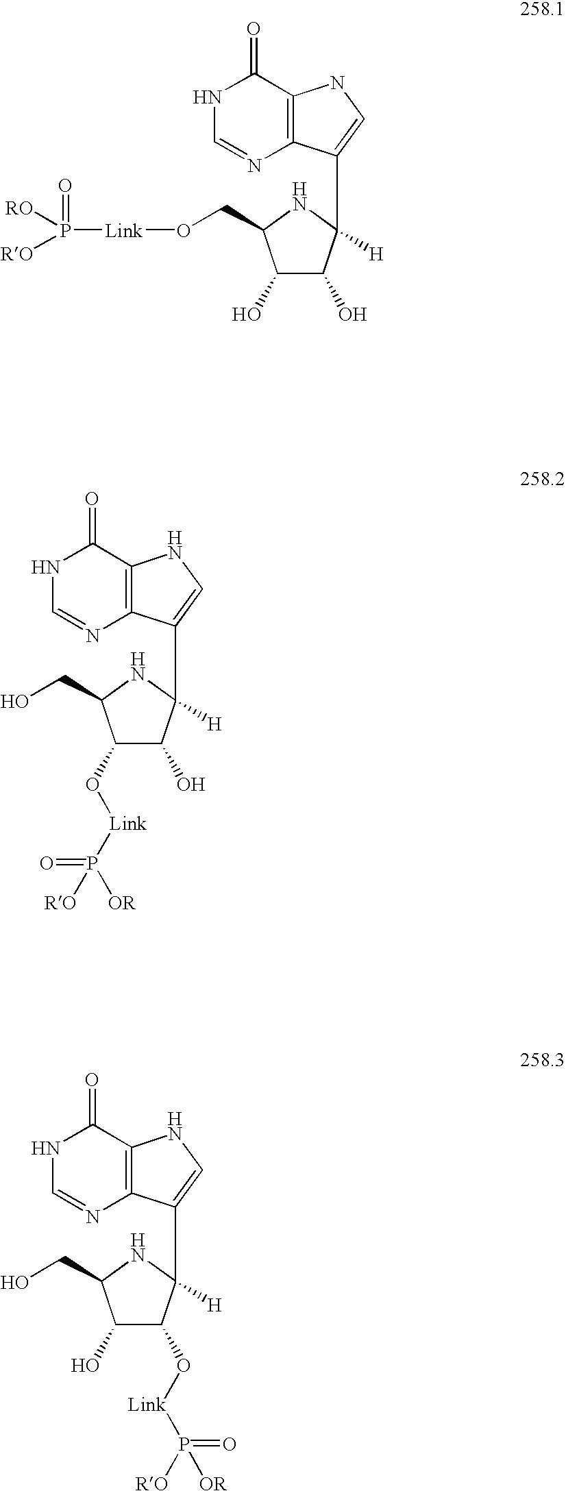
C1(O)C(O)C([H])(C2=CNC3=C2N=CNC3=O)NC1CO[Link]P([RO])([RO])=O.C1(O[Link]P([OR])(=O)[RO])C(O)C([H])(C2=CNC3=C2N=CNC3=O)NC1CO.C1(O)C(O[Link]P(=O)([RO])[OR])C([H])(C2=CNC3=C2N=CNC3=O)NC1CO
